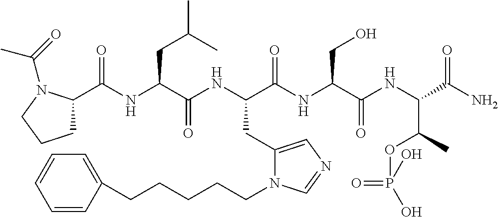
C1C(C(NC(C(NC(C(NC(C(NC(C(N)=O)C(C)OP(=O)(O)O)=O)CO)=O)CC2=CN=CN2CCCCCC2=CC=CC=C2)=O)CC(C)C)=O)N(C(=O)C)CC1
